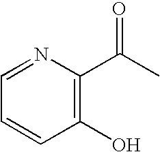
C1=NC(C(C)=O)=C(O)C=C1
